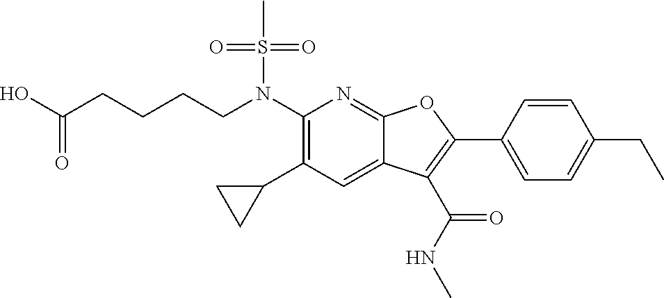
N(C1=C(C2CC2)C=C2C(=N1)OC(C1=CC=C(CC)C=C1)=C2C(NC)=O)(S(C)(=O)=O)CCCCC(O)=O
